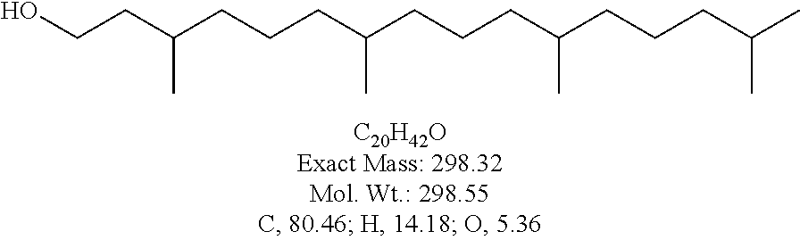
OCCC(CCCC(C)CCCC(C)CCCC(C)C)C
